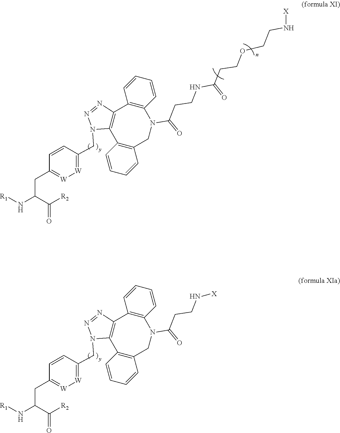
C12=C(N(C(=O)CCNC(CCOCCN[X])=O)CC3=C(C4=C1N=NN4CC1=[W][W]=C(CC(C([R2])=O)N[R1])C=C1)C=CC=C3)C=CC=C2.C12=C(N(C(=O)CCN[X])CC3=C(C4=C1N=NN4CC1=[W][W]=C(CC(C([R2])=O)N[R1])C=C1)C=CC=C3)C=CC=C2
